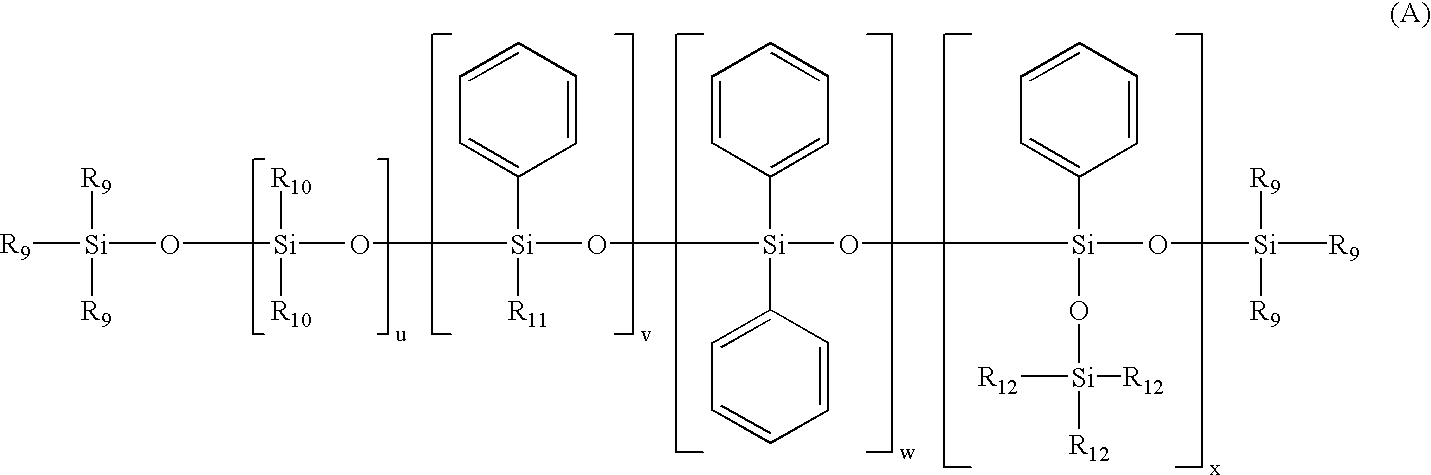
[R9][Si](O[Si]([R10])([R10])O[Si](O[Si](C1=CC=CC=C1)(C1=CC=CC=C1)O[Si](O[Si]([R9])([R9])[R9])(O[Si]([R12])([R12])[R12])C1=CC=CC=C1)([R11])C1=CC=CC=C1)([R9])[R9]
